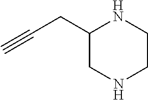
C1(CC#C)CNCCN1
